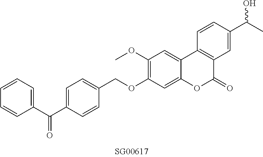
O(C1=C(OC)C=C2C(=C1)OC(=O)C1=C2C=CC(C(C)O)=C1)CC1=CC=C(C(C2=CC=CC=C2)=O)C=C1
